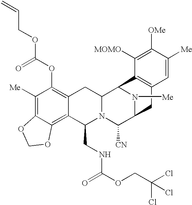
C1([Me])=C2C(=C3C(=C1OC(OCC=C)=O)CC1N(C3CNC(=O)OCC(Cl)(Cl)Cl)C([CN])C3N([Me])C1C1=C(C3)C=C([Me])C([OMe])=C1[MOMO])OCO2
